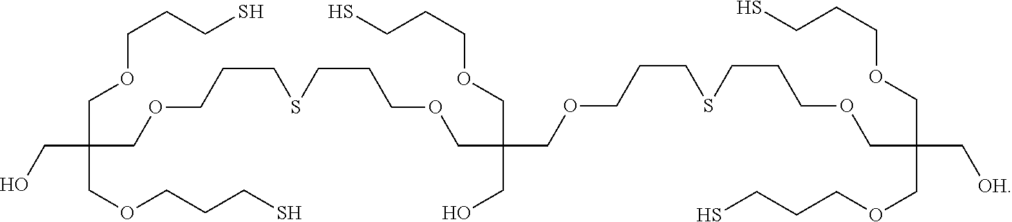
C(CCS)OCC(CO)(COCCCSCCCOCC(COCCCSCCCOCC(C[OH])(COCCCS)COCCCS)(COCCCS)CO)COCCCS
